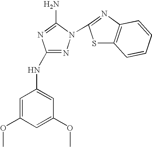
N1=C(NC2=CC(OC)=CC(OC)=C2)N=C(N)N1C1=NC2=C(S1)C=CC=C2
